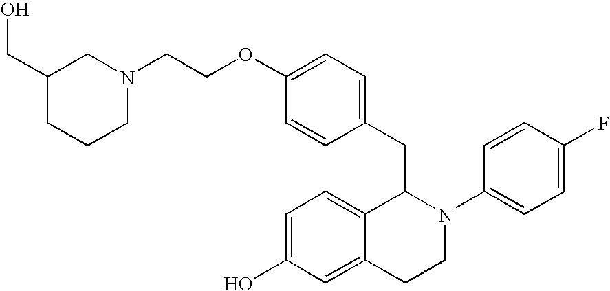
O(C1=CC=C(CC2C3=CC=C(O)C=C3CCN2C2=CC=C(F)C=C2)C=C1)CCN1CC(CO)CCC1
